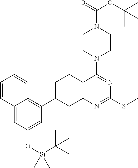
C12=CC(O[Si](C(C)(C)C)(C)C)=CC(C3CC4=C(CC3)C(N3CCN(C(=O)OC(C)(C)C)CC3)=NC(SC)=N4)=C1C=CC=C2
